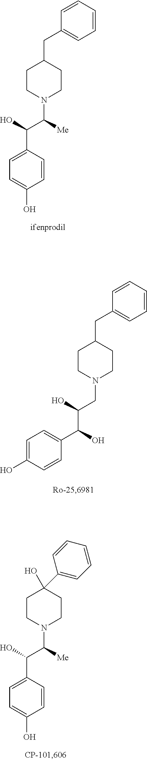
C1=CC(CC2CCN(C([Me])C(O)C3=CC=C(O)C=C3)CC2)=CC=C1.C1=CC(CC2CCN(CC(O)C(O)C3=CC=C(O)C=C3)CC2)=CC=C1.C1(O)(C2=CC=CC=C2)CCN(C([Me])C(O)C2=CC=C(O)C=C2)CC1
